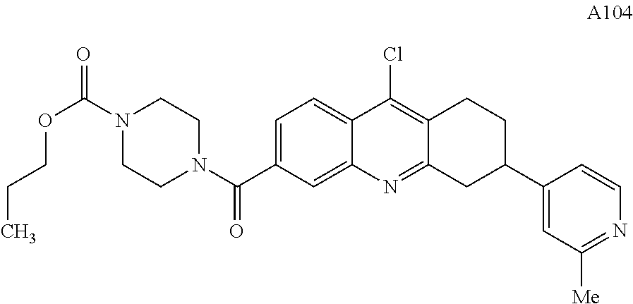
C1=C(C(N2CCN(C(=O)OCCC)CC2)=O)C=C2C(=C1)C(Cl)=C1C(=N2)CC(C2=CC([Me])=NC=C2)CC1
